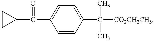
C1CC1C(=O)C1=CC=C(C(C)(C)[CO2CH2CH3])C=C1
